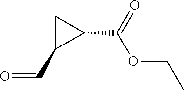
C1C(C=O)C1C(OCC)=O
